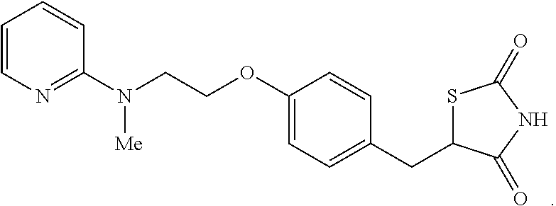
C1=CN=C(N([Me])CCOC2=CC=C(CC3SC(=O)NC3=O)C=C2)C=C1
